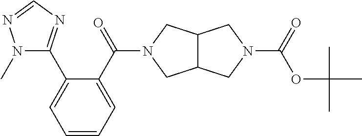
C1=C(C(=O)N2CC3C(C2)CN(C(=O)OC(C)(C)C)C3)C(C2=NC=NN2C)=CC=C1
